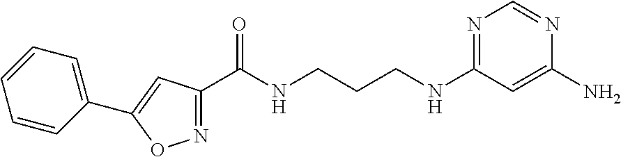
N1=C(C(NCCCNC2=NC=NC(N)=C2)=O)C=C(C2=CC=CC=C2)O1
